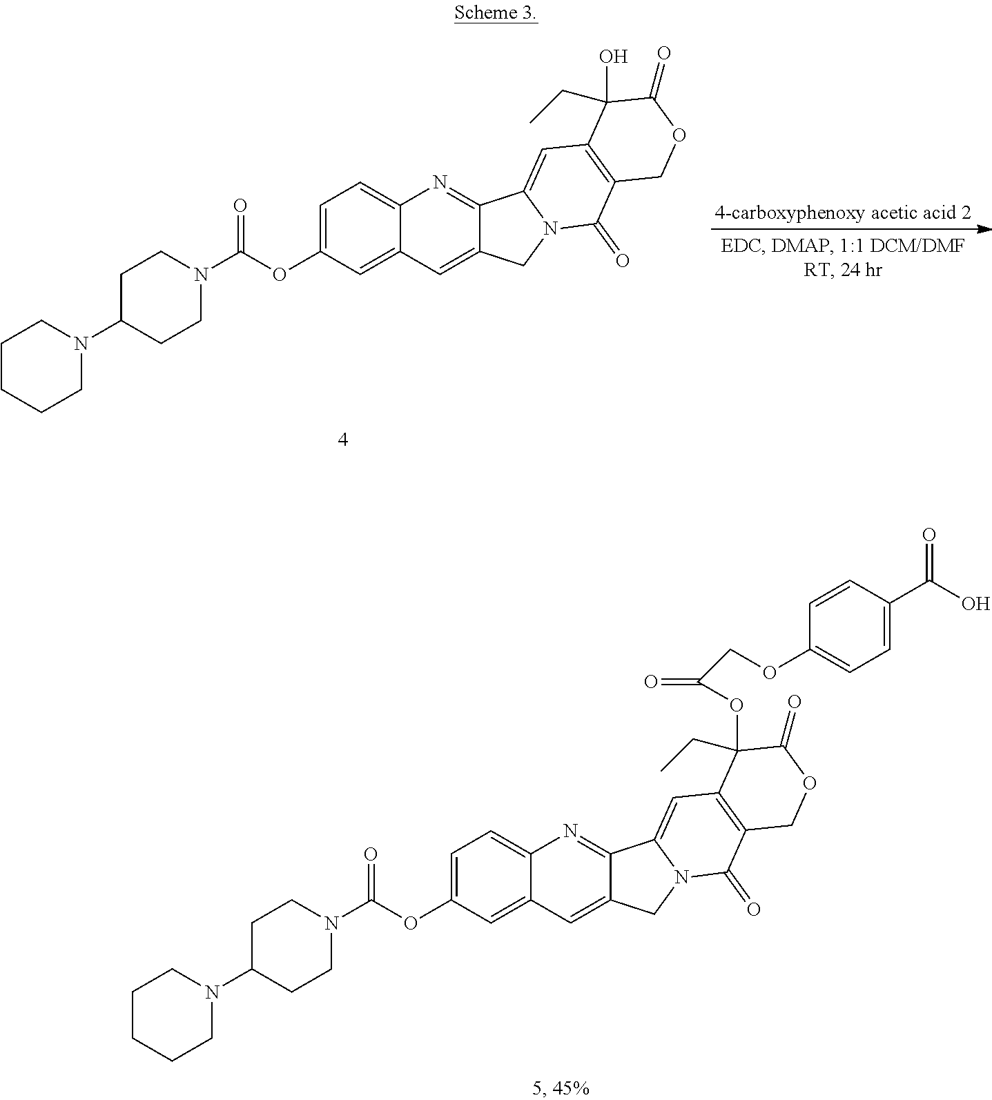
C1=C(OC(N2CCC(N3CCCCC3)CC2)=O)C=C2C(=C1)N=C1C(=C2)CN2C1=CC1=C(C2=O)COC(=O)C1(OC(=O)COC1=CC=C(C(O)=O)C=C1)CC.C1=C(OC(N2CCC(N3CCCCC3)CC2)=O)C=C2C(=C1)N=C1C(=C2)CN2C1=CC1=C(C2=O)COC(=O)C1(O)CC
